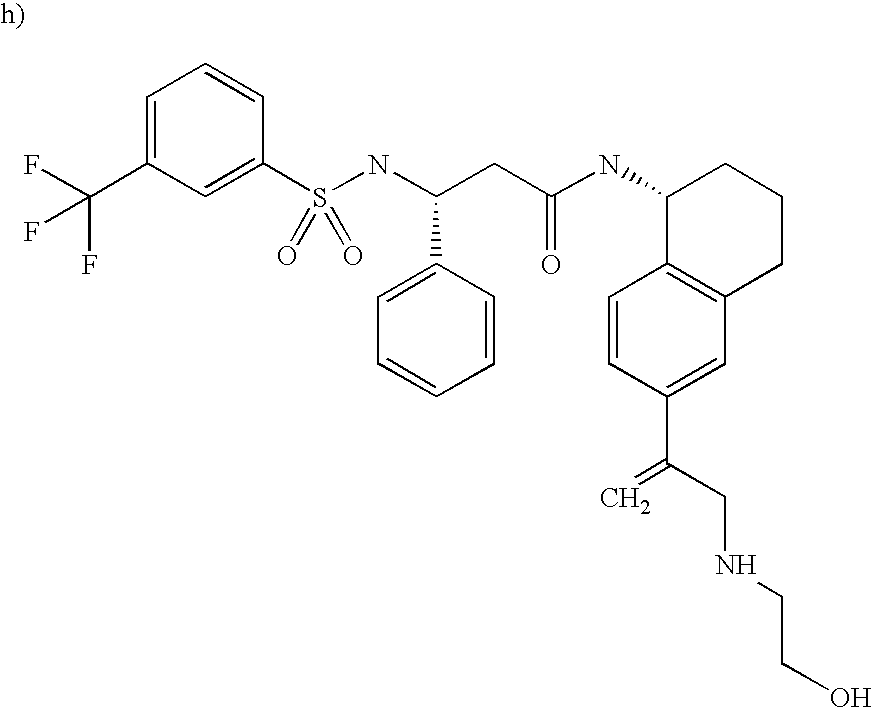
N(CC(C1=CC2=C(C=C1)C(NC(CC(NS(C1=CC(C(F)(F)F)=CC=C1)(=O)=O)C1=CC=CC=C1)=O)CCC2)=C)CCO
